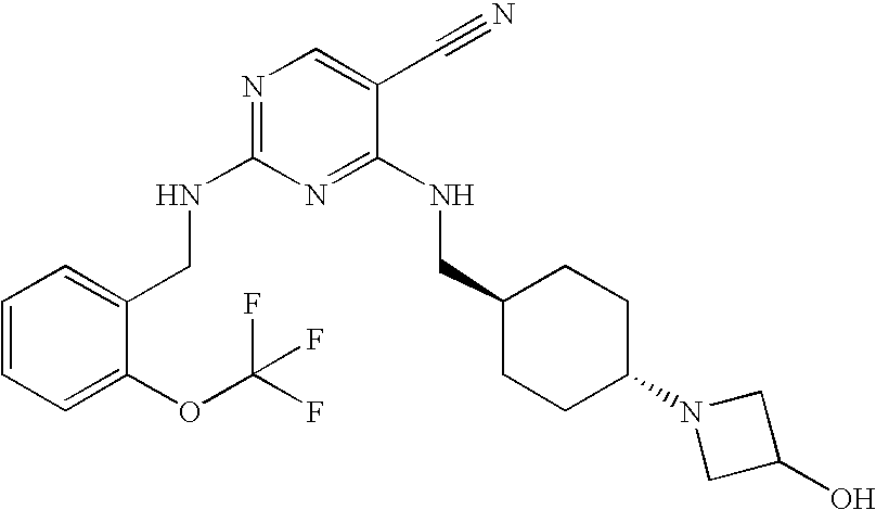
C1(CNC2=NC=C(C#N)C(NCC3CCC(N4CC(O)C4)CC3)=N2)=CC=CC=C1OC(F)(F)F
